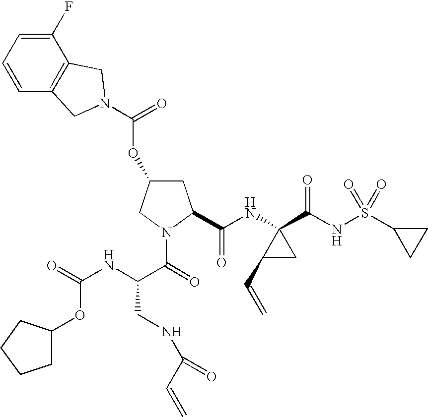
C1(F)=CC=CC2=C1CN(C(=O)OC1CC(C(NC3(C(NS(C4CC4)(=O)=O)=O)C(C=C)C3)=O)N(C(=O)C(NC(OC3CCCC3)=O)CNC(C=C)=O)C1)C2
